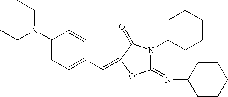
CCN(C1=CC=C(C=C2C(=O)N(C3CCCCC3)C(=NC3CCCCC3)O2)C=C1)CC
